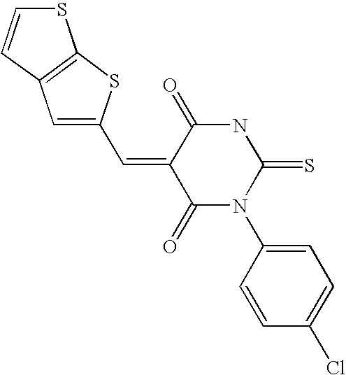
O=C1C(=CC2=CC3=C(S2)SC=C3)C(=O)N(C2=CC=C(Cl)C=C2)C(=S)N1
